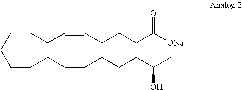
C(CCCCC=CCCCC(C)O)CCC=CCCCC([ONa])=O
